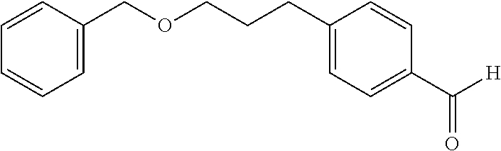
O(CCCC1=CC=C(C([H])=O)C=C1)CC1=CC=CC=C1
